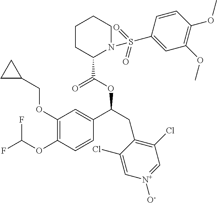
C1(OCC2CC2)=C(OC(F)F)C=CC(C(CC2=C(Cl)C=[N+]([O-])C=C2Cl)OC(=O)C2N(S(C3=CC(OC)=C(OC)C=C3)(=O)=O)CCCC2)=C1
